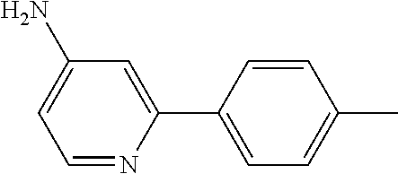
C1=C(N)C=C(C2=CC=C(C)C=C2)N=C1
